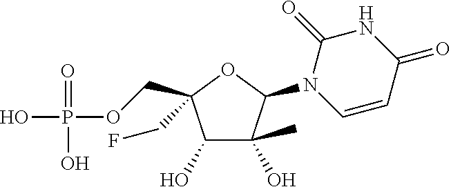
C1(O)C(C)(O)C(N2C=CC(=O)NC2=O)OC1(COP(=O)(O)O)CF
